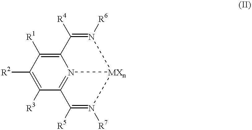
C12=C([R1])C([R2])=C([R3])C3=N1[MXn](N([R6])=C2[R4])N([R7])=C3[R5]
